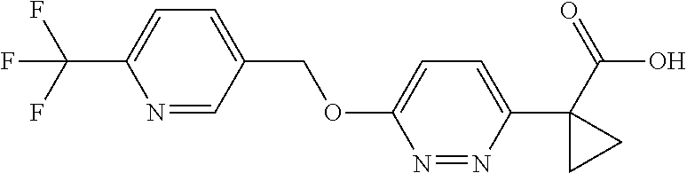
C(C1=CC=C(C(F)(F)F)N=C1)OC1=CC=C(C2(C(O)=O)CC2)N=N1
